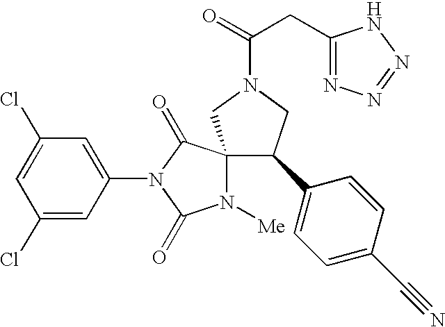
C1(Cl)=CC(N2C(=O)C3(N([Me])C2=O)CN(C(CC2=NN=NN2)=O)CC3C2=CC=C(C#N)C=C2)=CC(Cl)=C1
